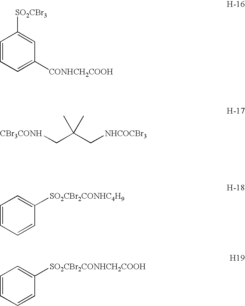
C1=C([CONHCH2COOH])C=C([SO2CBr3])C=C1.C(C)(C)(C[NHCOCBr3])C[CBr3CONH].C1=CC([SO2CBr2CONHC4H9])=CC=C1.C1=CC([SO2CBr2CONHCH2COOH])=CC=C1
